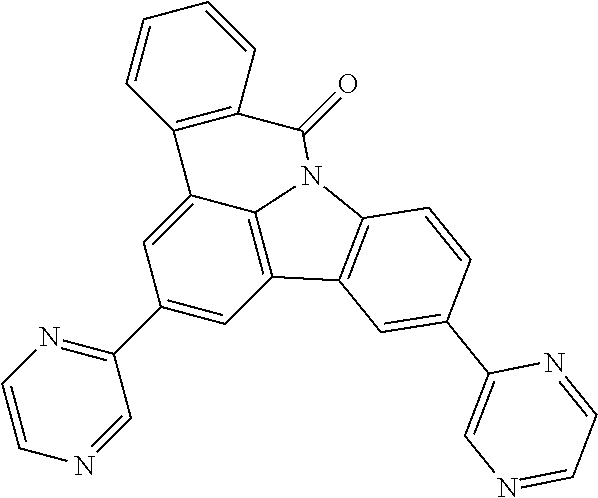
C1(C2=NC=CN=C2)=CC2=C3C(=C1)C1=C(C=CC=C1)C(=O)N3C1=C2C=C(C2=CN=CC=N2)C=C1
